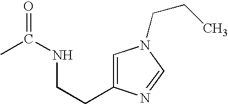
CC(NCCC1=CN(CCC)C=N1)=O
